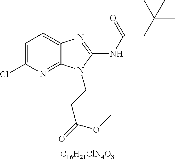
[C16H21ClN4O3].C1=C(Cl)N=C2C(=C1)N=C(NC(CC(C)(C)C)=O)N2CCC(=O)OC
